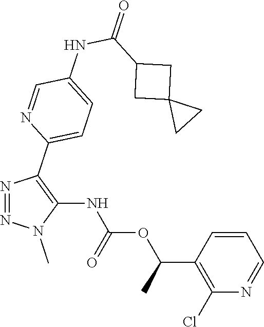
N1=NC(C2=CC=C(NC(C3CC4(CC4)C3)=O)C=N2)=C(NC(OC(C2=C(Cl)N=CC=C2)C)=O)N1C
